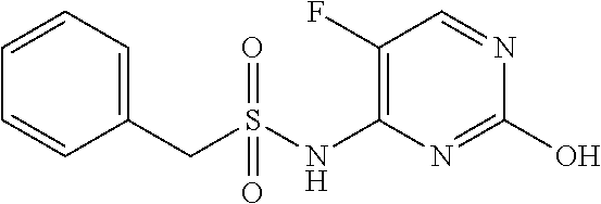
C1(CS(NC2=C(F)C=NC(O)=N2)(=O)=O)=CC=CC=C1
